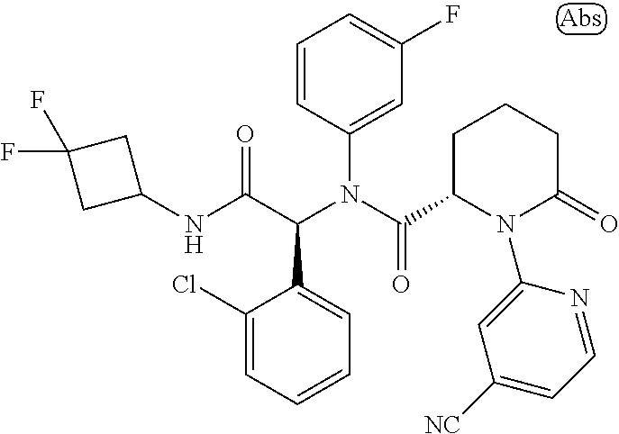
C1=CC(N(C(C2CCCC(=O)N2C2=CC([NC])=CC=N2)=O)C(C(NC2CC(F)(F)C2)=O)C2=CC=CC=C2Cl)=CC(F)=C1
